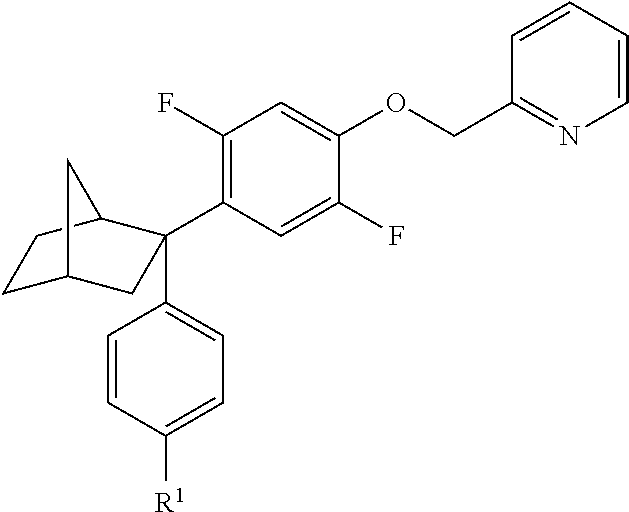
C1C2CC(C3=C(F)C=C(OCC4=NC=CC=C4)C(F)=C3)(C3=CC=C([R1])C=C3)C(C1)C2
